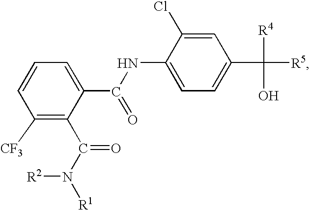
C1([CF3])=C(C(N([R1])[R2])=O)C(C(NC2=CC=C(C([R5])([R4])O)C=C2Cl)=O)=CC=C1
